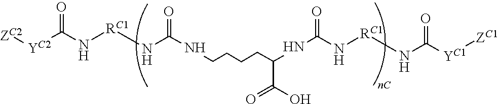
[ZC2][YC2]C(N[RC1]NC(=O)NCCCCC(C(O)=O)NC(N[RC1]NC([YC1][ZC1])=O)=O)=O
